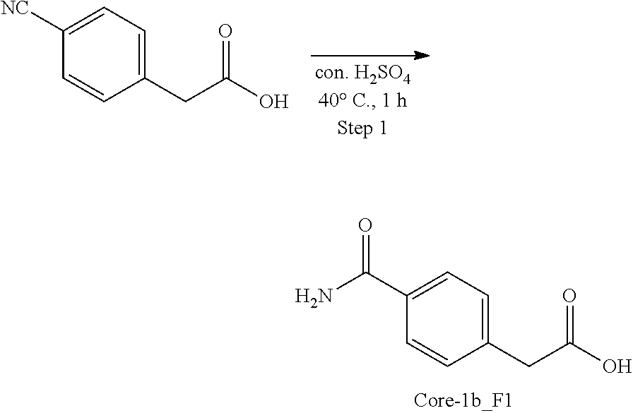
C1([NC])=CC=C(CC(O)=O)C=C1.C1(C(N)=O)=CC=C(CC(O)=O)C=C1
